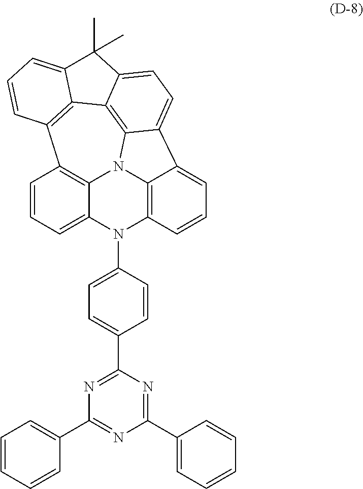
C1=CC=C2C3=C1C1=C4C5=C6N3C3=C(N2C2=CC=C(C7=NC(C8=CC=CC=C8)=NC(C8=CC=CC=C8)=N7)C=C2)C=CC=C3C6=CC=C5C(C)(C)C4=CC=C1
